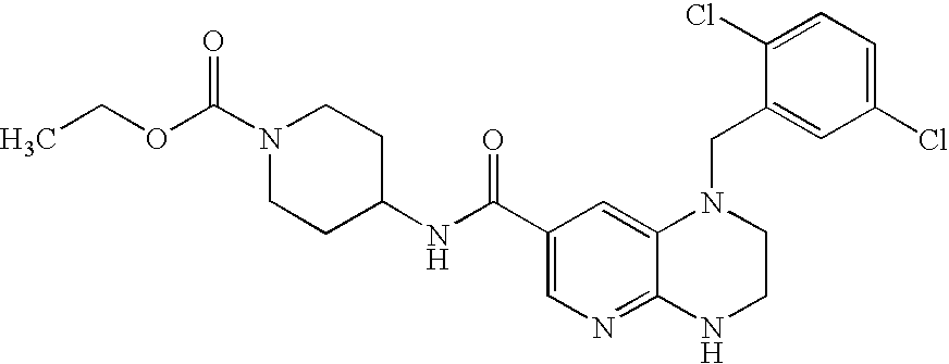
C12=NC=C(C(=O)NC3CCN(C(OCC)=O)CC3)C=C1N(CC1=CC(Cl)=CC=C1Cl)CCN2
